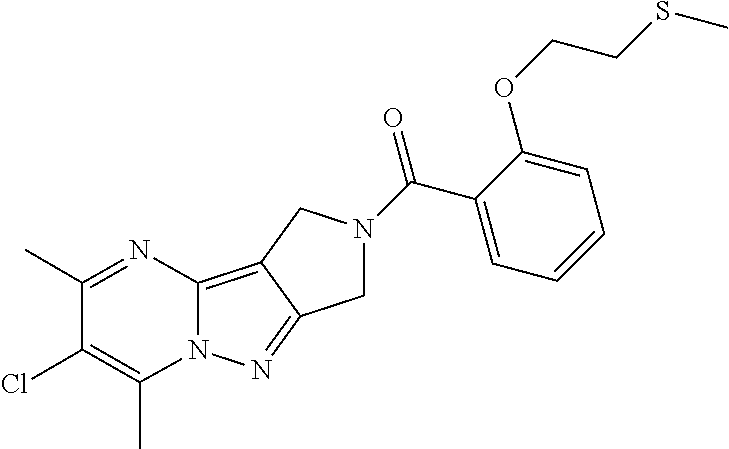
C12=C3C(=NN1C(C)=C(Cl)C(C)=N2)CN(C(C1=CC=CC=C1OCCSC)=O)C3
